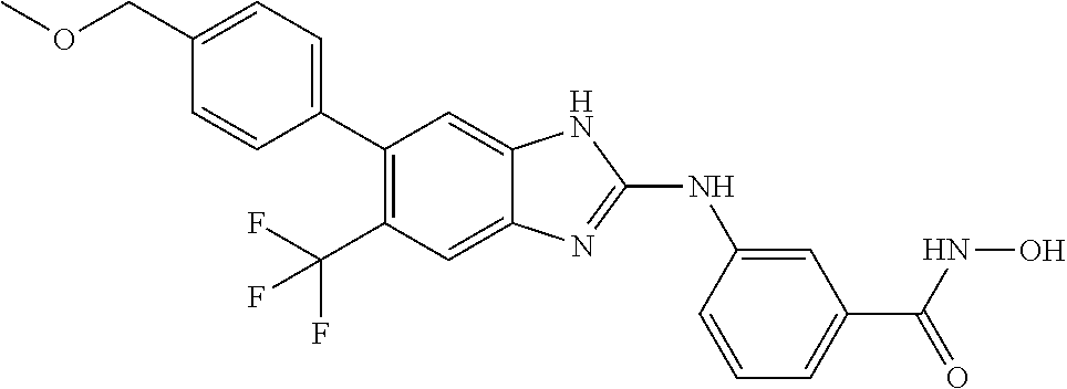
C1(COC)=CC=C(C2=C(C(F)(F)F)C=C3C(=C2)NC(NC2=CC(C(NO)=O)=CC=C2)=N3)C=C1
